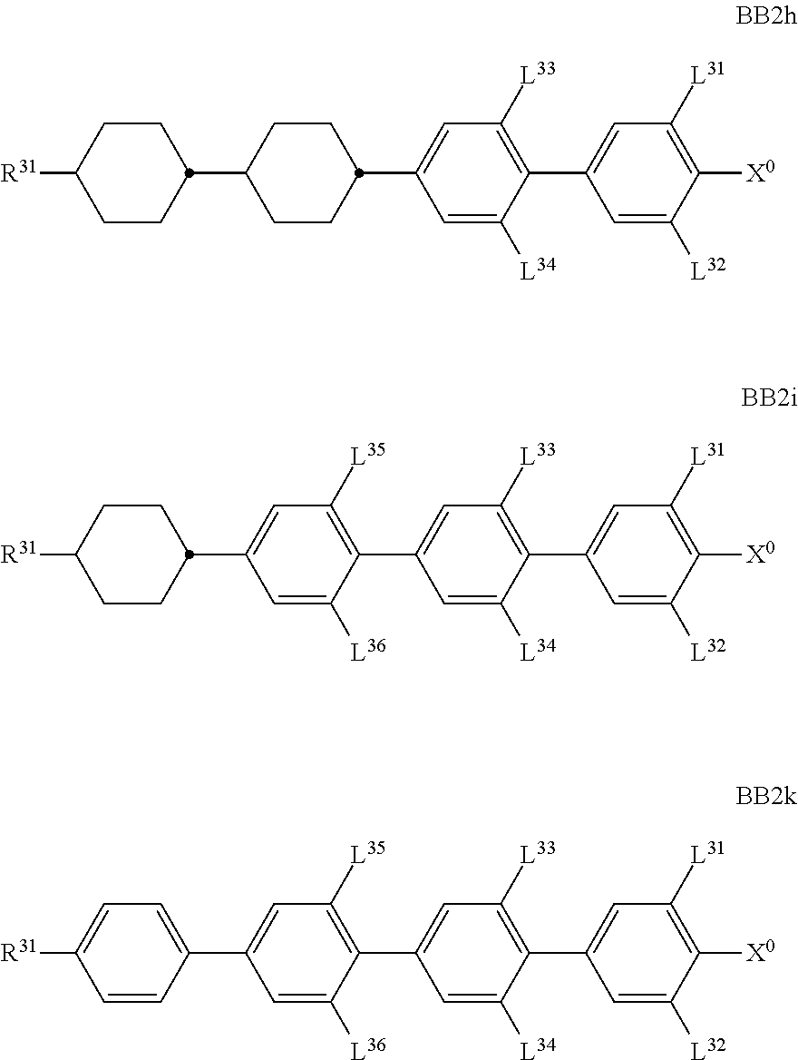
[R31]C1CCC(C2CCC(C3=CC([L33])=C(C4=CC([L31])=C([X0])C([L32])=C4)C([L34])=C3)CC2)CC1.[R31]C1CCC(C2=CC([L35])=C(C3=CC([L33])=C(C4=CC([L31])=C([X0])C([L32])=C4)C([L34])=C3)C([L36])=C2)CC1.[R31]C1=CC=C(C2=CC([L35])=C(C3=CC([L33])=C(C4=CC([L31])=C([X0])C([L32])=C4)C([L34])=C3)C([L36])=C2)C=C1
